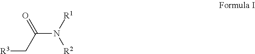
C(N([R1])[R2])(C[R3])=O
